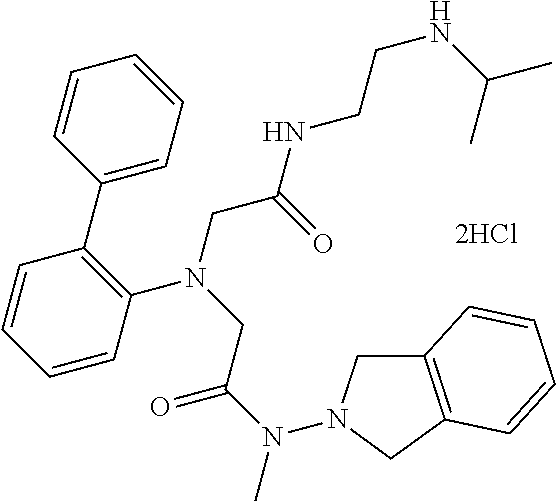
N(C(CN(CC(=O)NCCNC(C)C)C1=C(C2=CC=CC=C2)C=CC=C1)=O)(C)N1CC2=C(C1)C=CC=C2
